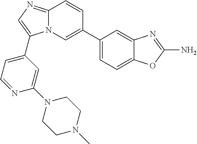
N12C(=NC=C1C1=CC=NC(N3CCN(C)CC3)=C1)C=CC(C1=CC=C3C(=C1)N=C(N)O3)=C2
